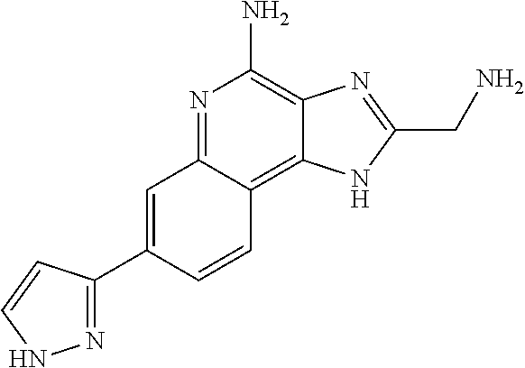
C1=C(C2=NNC=C2)C=CC2=C3C(=C(N)N=C12)N=C(CN)N3
